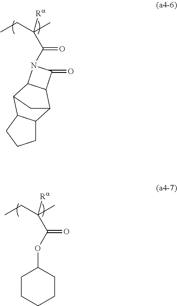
CCC(C)(C(=O)N1C2C(C3C4CCCC4C2C3)C1=O)[Ra].CCC(C)(C(=O)OC1CCCCC1)[Ra]
